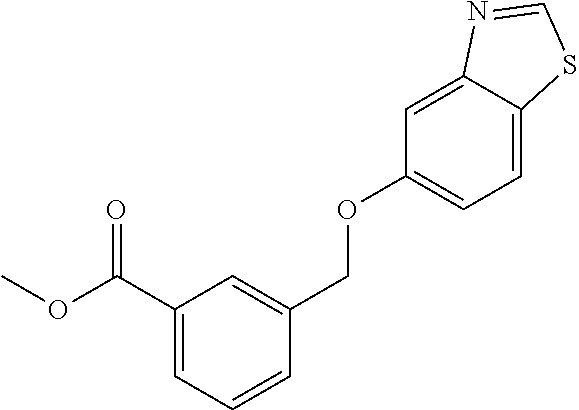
C1(C(OC)=O)=CC=CC(COC2=CC=C3C(=C2)N=CS3)=C1
